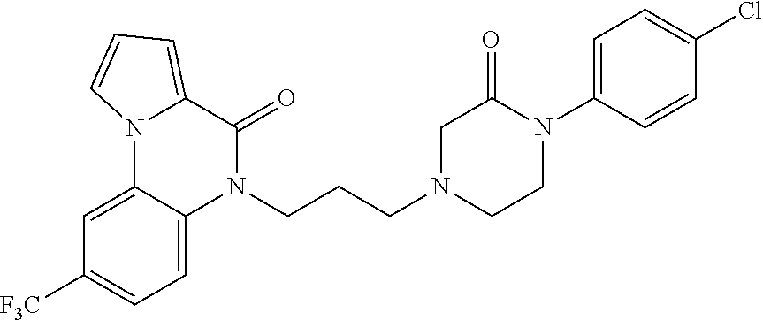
N1(CCCN2CCN(C3=CC=C(Cl)C=C3)C(=O)C2)C(=O)C2=CC=CN2C2=CC([F3C])=CC=C12
